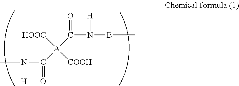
CN([H])C(=O)[A](C(N([H])BC)=O)([HOOC])[COOH]
